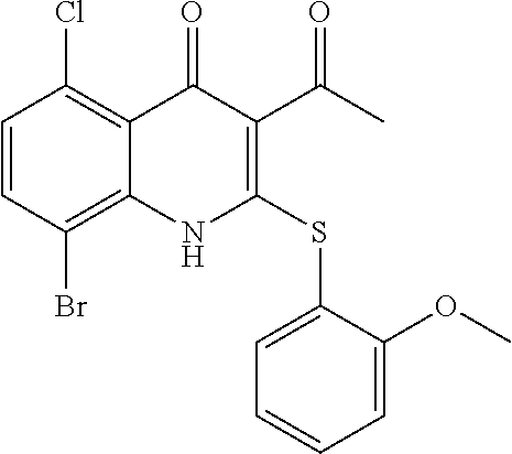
C1=CC(Br)=C2C(=C1Cl)C(=O)C(C(C)=O)=C(SC1=CC=CC=C1OC)N2
